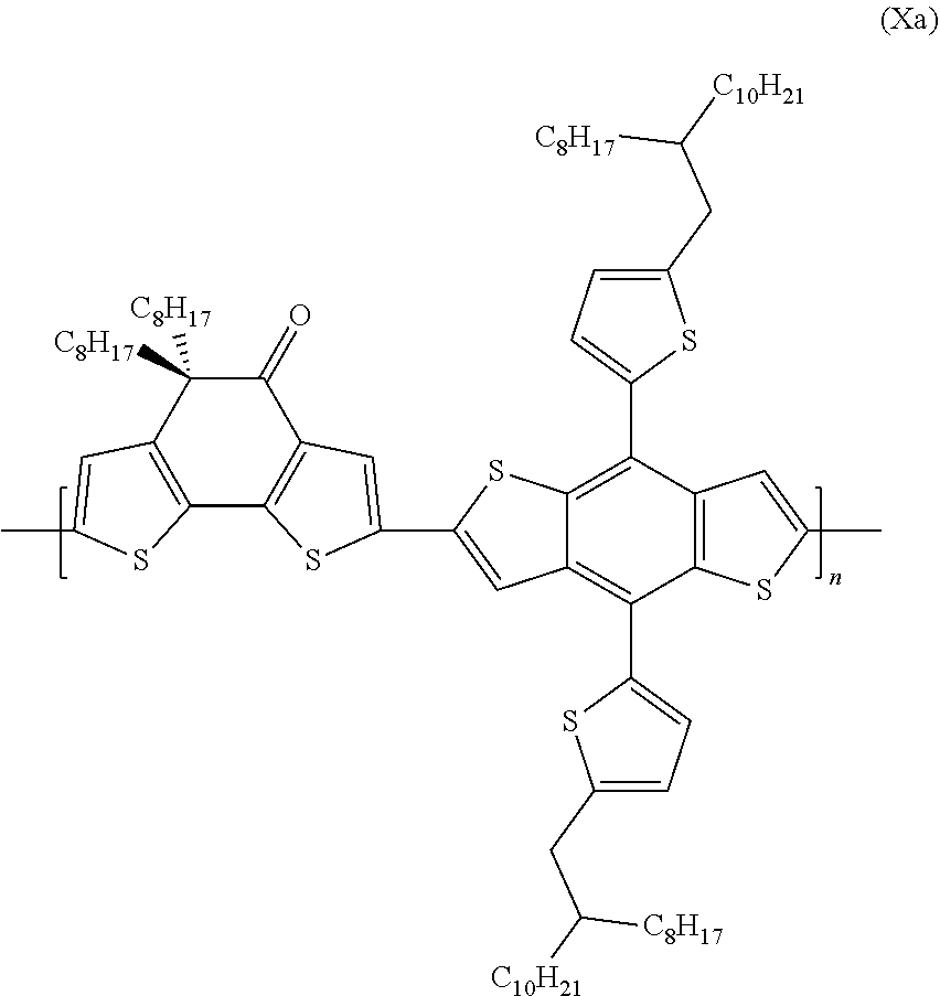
C12=C(C3=CC=C(CC([C8H17])[C10H21])S3)C3=C(C(C4=CC=C(CC([C10H21])[C8H17])S4)=C1C=C(C1=CC4=C(C5=C(C([C8H17])([C8H17])C4=O)C=C(C)S5)S1)S2)SC(C)=C3
